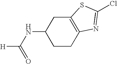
C12=C(CCC(NC([H])=O)C1)N=C(Cl)S2
